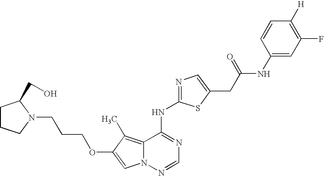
N1(CCCOC2=CN3C(=C2C)C(NC2=NC=C(CC(NC4=CC(F)=C([H])C=C4)=O)S2)=NC=N3)C(CO)CCC1
